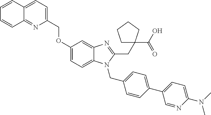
O(C1=CC=C2C(=C1)N=C(CC1(C(O)=O)CCCC1)N2CC1=CC=C(C2=CC=C(N(C)C)N=C2)C=C1)CC1=CC=C2C(=N1)C=CC=C2
